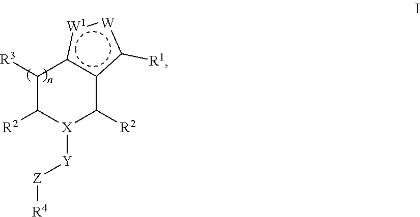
C1([R3])C([R2])[X]([Y][Z][R4])C([R2])c2c1[W1]:[W]c2[R1]
